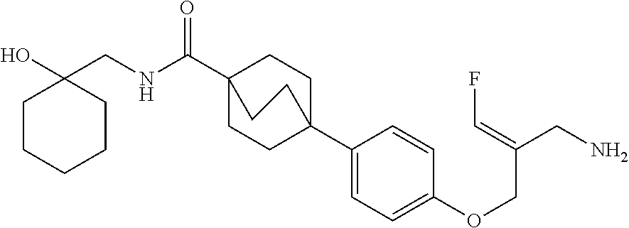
C1(C23CCC(C(NCC4(O)CCCCC4)=O)(CC2)CC3)=CC=C(OCC(CN)=CF)C=C1
